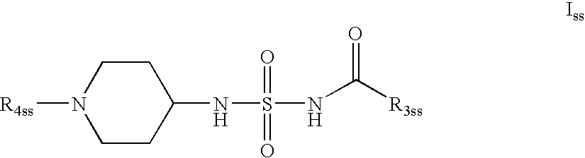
N(S(NC([R3ss])=O)(=O)=O)C1CCN([R4ss])CC1
